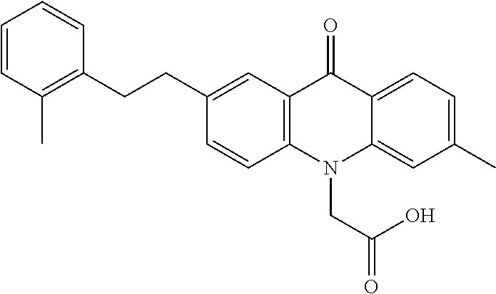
C12=C(N(CC(O)=O)C3=CC(C)=CC=C3C1=O)C=CC(CCC1=C(C)C=CC=C1)=C2
